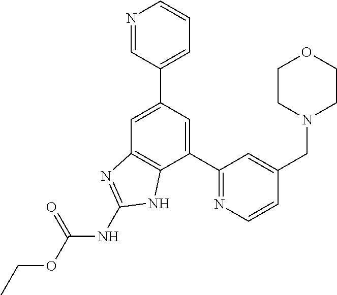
C1(C2=NC=CC(CN3CCOCC3)=C2)=CC(C2=CC=CN=C2)=CC2=C1NC(NC(OCC)=O)=N2
